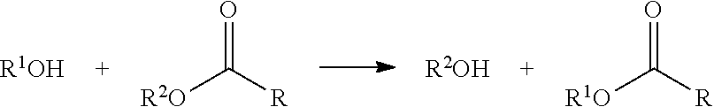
[R1OH].O=C([R])[R2O].[R2OH].O=C([R])[R1O]
